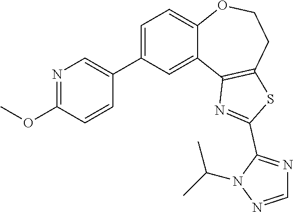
C1=C(C2=CN=C(OC)C=C2)C=C2C(=C1)OCCC1=C2N=C(C2=NC=NN2C(C)C)S1
